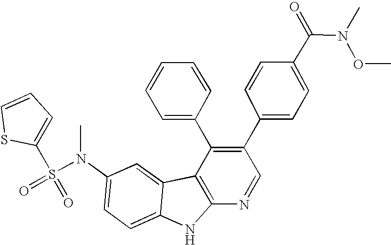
N(C1=CC=C2C(=C1)C1=C(N2)N=CC(C2=CC=C(C(=O)N(C)OC)C=C2)=C1C1=CC=CC=C1)(S(=O)(=O)C1=CC=CS1)C
